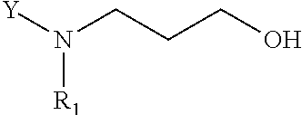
[R1]N([Y])CCCO
